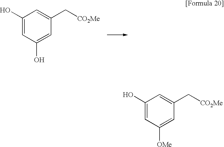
C1(O)=CC(O)=CC(C[CO2Me])=C1.C1(O)=CC([OMe])=CC(C[CO2Me])=C1
